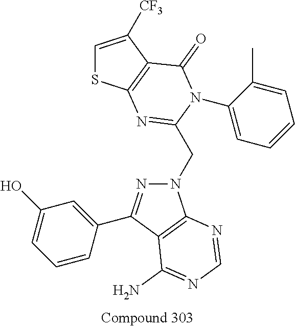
C1=C([CF3])C2=C(S1)N=C(CN1N=C(C3=CC(O)=CC=C3)C3=C1N=CN=C3N)N(C1=CC=CC=C1C)C2=O
